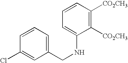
C1(CNC2=CC=CC([CO2CH3])=C2[CO2CH3])=CC=CC(Cl)=C1
